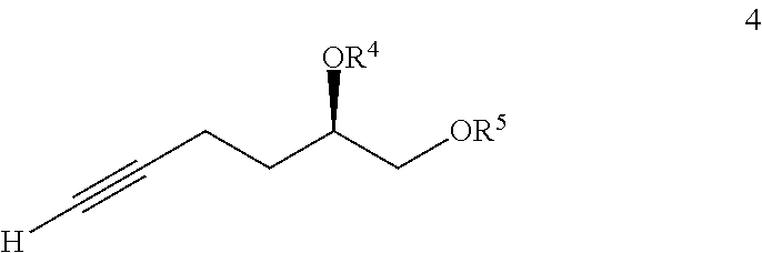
C(CC(C[OR5])[OR4])C#C[H]
